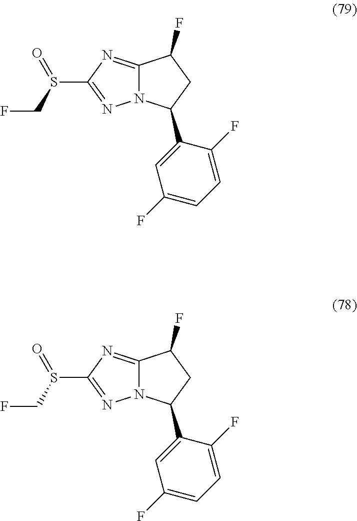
N12C(=NC(S(CF)=O)=N1)C(F)CC2C1=CC(F)=CC=C1F.N12C(=NC(S(CF)=O)=N1)C(F)CC2C1=CC(F)=CC=C1F
